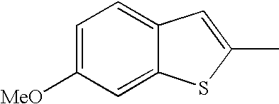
C1=C([MeO])C=C2C(=C1)C=C(C)S2
